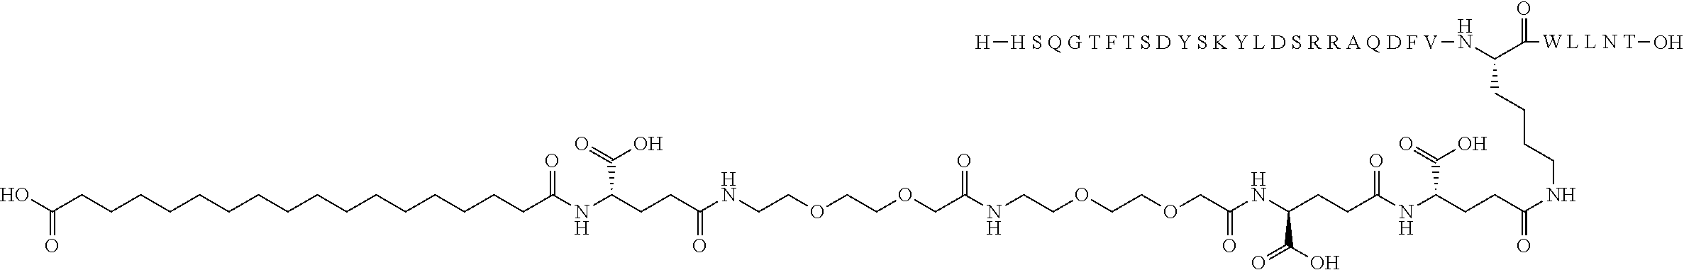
C(NC(CCC(NC(CCC(C(=O)O)NC(COCCOCCNC(COCCOCCNC(CCC(NC(CCCCCCCCCCCCCCCCC(O)=O)=O)C(O)=O)=O)=O)=O)=O)C(O)=O)=O)CCCC(N[H S Q G T F T S D Y S K Y L D S R R A Q D F V][H])C([W L L N T]O)=O
